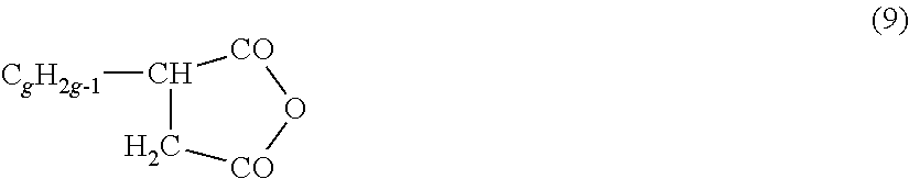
C1([CgH2g-1])C[CO]O[CO]1
